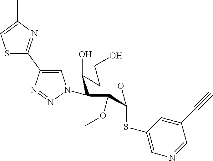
CC1=CSC(C2=CN(C3C(O)C(CO)OC(SC4=CN=CC(C#C)=C4)C3OC)N=N2)=N1
